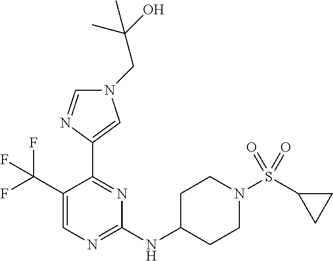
C1(C(F)(F)F)=CN=C(NC2CCN(S(=O)(C3CC3)=O)CC2)N=C1C1=CN(CC(C)(O)C)C=N1
